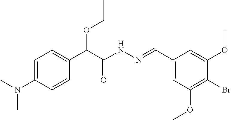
C1(N(C)C)=CC=C(C(C(NN=CC2=CC(OC)=C(Br)C(OC)=C2)=O)OCC)C=C1
